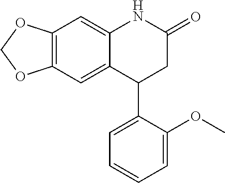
C12=C(C=C3C(=C1)C(C1=CC=CC=C1OC)CC(=O)N3)OCO2
